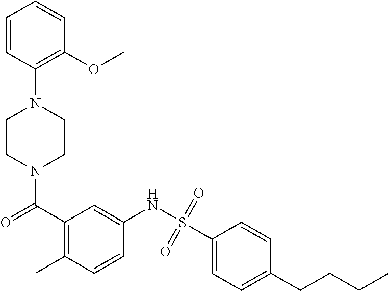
N1(C(C2=C(C)C=CC(NS(C3=CC=C(CCCC)C=C3)(=O)=O)=C2)=O)CCN(C2=C(OC)C=CC=C2)CC1
